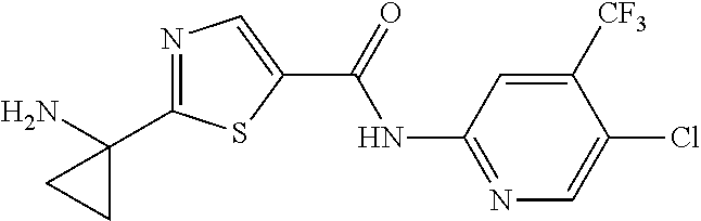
N1=C(C2(N)CC2)SC(C(=O)NC2=NC=C(Cl)C([CF3])=C2)=C1
